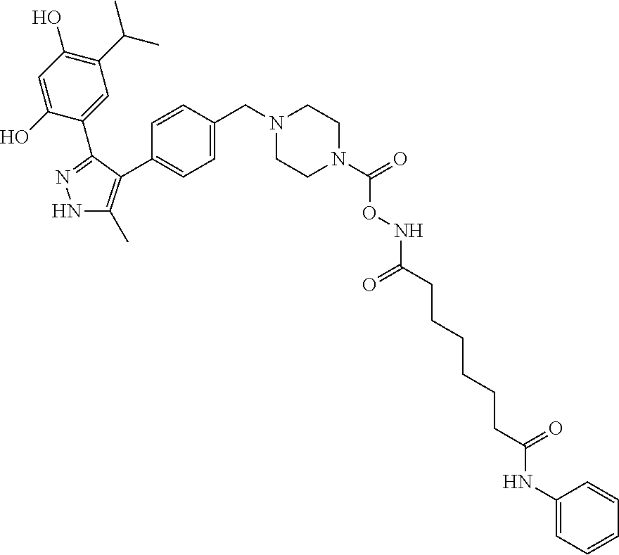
C1(C(C)C)=C(O)C=C(O)C(C2=NNC(C)=C2C2=CC=C(CN3CCN(C(ONC(CCCCCCC(NC4=CC=CC=C4)=O)=O)=O)CC3)C=C2)=C1
